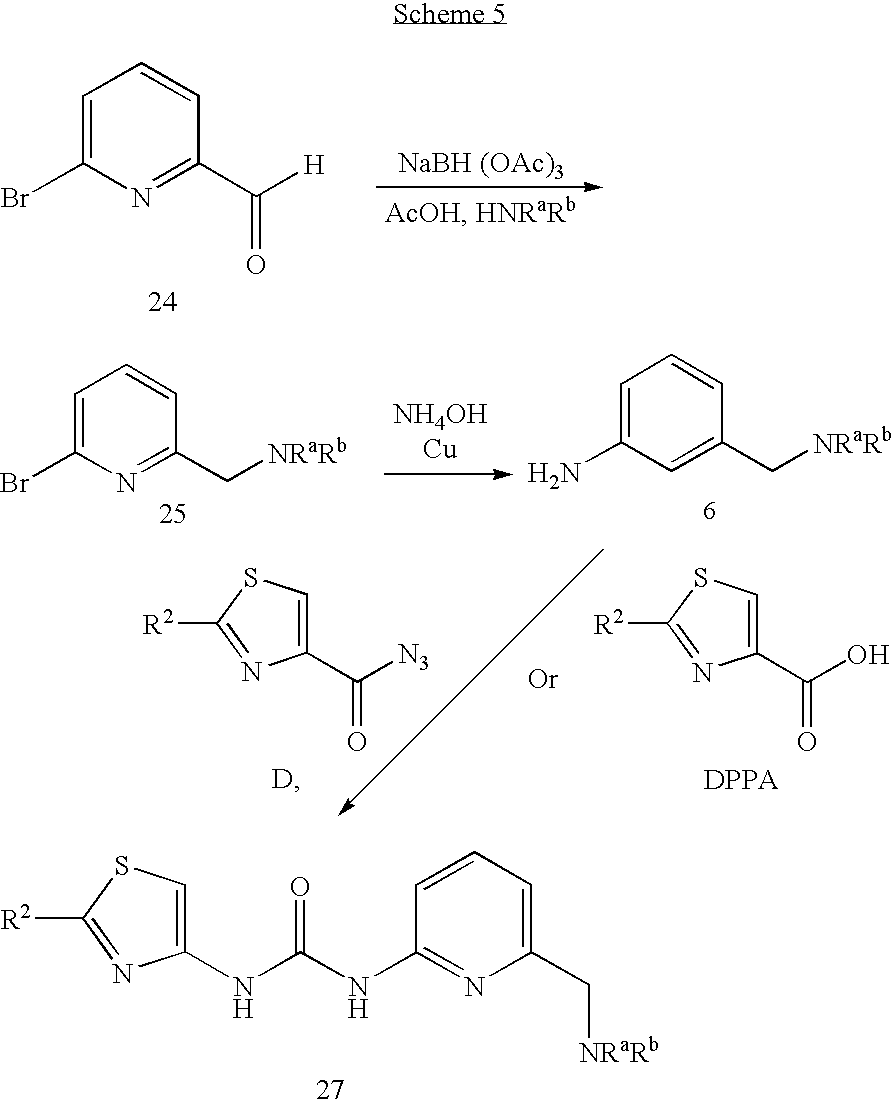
C1=C(Br)N=C(C([H])=O)C=C1.[NaBH (OAc)3].C1=C(Br)N=C(C[NRaRb])C=C1.C1=C(N)C=C(C[NRaRb])C=C1.C1(C([N3])=O)=CSC([R2])=N1.C1(C(O)=O)=CSC([R2])=N1.C1(NC(NC2=NC(C[NRaRb])=CC=C2)=O)=CSC([R2])=N1
